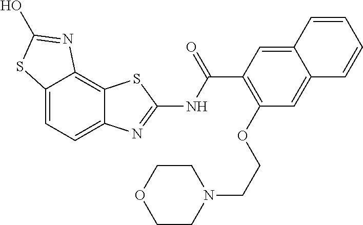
C12=CC=C3C(=C1N=C(O)S2)SC(NC(C1=C(OCCN2CCOCC2)C=C2C(=C1)C=CC=C2)=O)=N3
